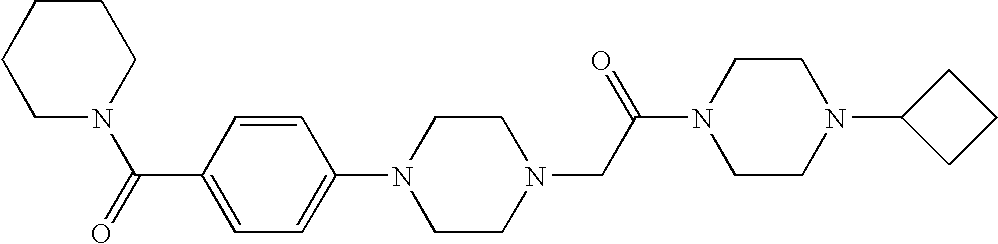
C(C1=CC=C(N2CCN(CC(N3CCN(C4CCC4)CC3)=O)CC2)C=C1)(=O)N1CCCCC1
